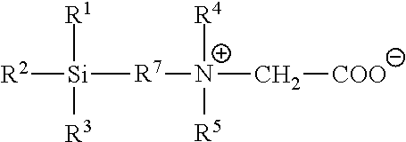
[R2][Si]([R7][N+](C[COO])([R4])[R5])([R1])[R3]
